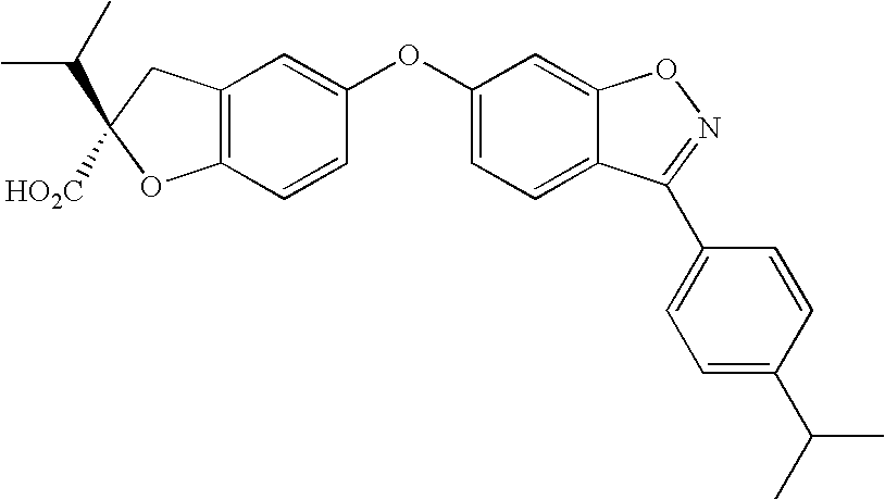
C12=C(C=CC(OC3=CC=C4C(=C3)ON=C4C3=CC=C(C(C)C)C=C3)=C1)OC(C(C)C)([HO2C])C2
